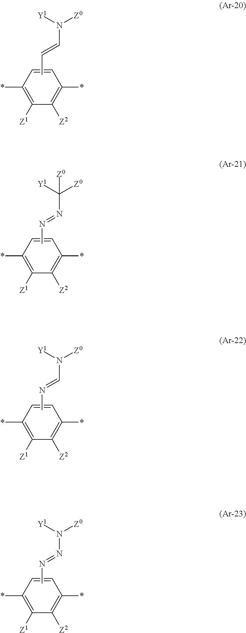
C1(*)=C([Z1])C([Z2])=C(*)C=C1.CC=CN([Z0])[Y1].C1(*)=C([Z1])C([Z2])=C(*)C=C1.CN=NC([Z0])([Y1])[Z0].C1(*)=C([Z1])C([Z2])=C(*)C=C1.CN=CN([Z0])[Y1].C1(*)=C([Z1])C([Z2])=C(*)C=C1.CN=NN([Z0])[Y1]
